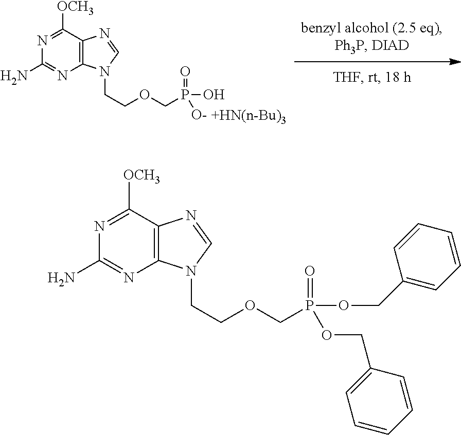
C1(N)=NC2=C(C([OCH3])=N1)N=CN2CCOCP(=O)(O)[O-].[+HN(n-Bu)3].C1(N)=NC2=C(C([OCH3])=N1)N=CN2CCOCP(=O)(OCC1=CC=CC=C1)OCC1=CC=CC=C1
